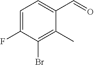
C1=C(F)C(Br)=C(C)C(C=O)=C1
